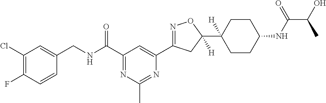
C1(Cl)=C(F)C=CC(CNC(C2=NC(C)=NC(C3=NOC(C4([H])CCC(NC(C(O)C)=O)CC4)([H])C3)=C2)=O)=C1
